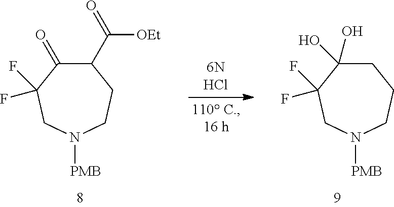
C1(C(=O)[OEt])C(=O)C(F)(F)CN([PMB])CC1.C1C(O)(O)C(F)(F)CN([PMB])CC1
